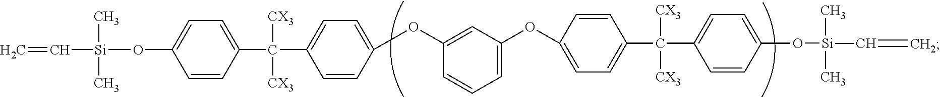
C1=CC(C(C2=CC=C(OC3=CC(OC4=CC=C(C(C5=CC=C(O[Si](C=C)(C)C)C=C5)([CX3])[CX3])C=C4)=CC=C3)C=C2)([CX3])[CX3])=CC=C1O[Si](C=C)(C)C
